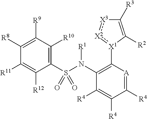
C1(S(N(C2=C([X1]3:[X2]:[X3]C([R3])=C3[R2])[A]=C([R4])C([R4])=C2[R4])[R1])(=O)=O)=C([R10])C([R9])=C([R8])C([R11])=C1[R12]
